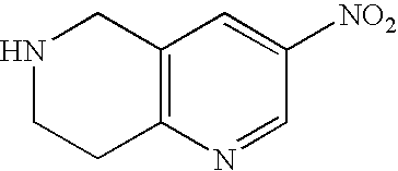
N1CCC2=C(C1)C=C([NO2])C=N2
